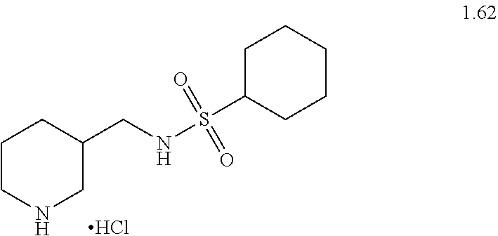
C1CNCC(CNS(C2CCCCC2)(=O)=O)C1.Cl
